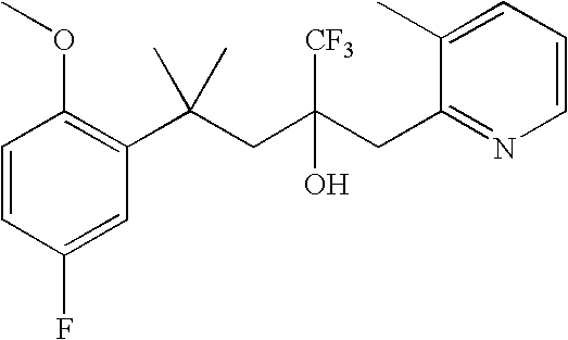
C1=CC(F)=CC(C(CC(CC2=NC=CC=C2C)([CF3])O)(C)C)=C1OC
